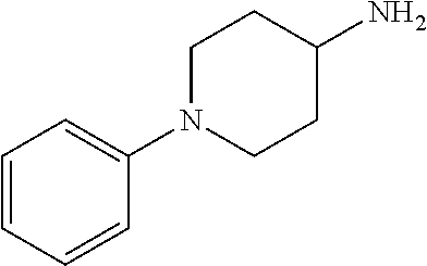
C1=CC=CC(N2CCC(N)CC2)=C1
